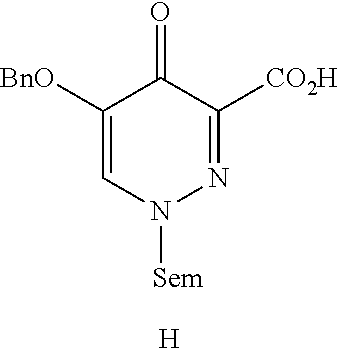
[BnO]C1=CN([Sem])N=C([CO2H])C1=O.[H]
